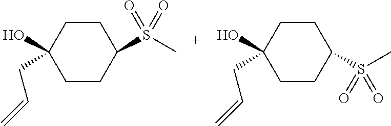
C1CC(O)(CC=C)CCC1S(C)(=O)=O.C1CC(O)(CC=C)CCC1S(C)(=O)=O
